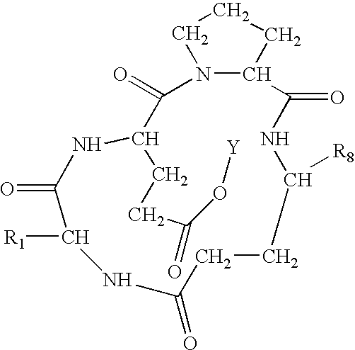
N12C(CCC1)C(=O)NC([R8])CCC(=O)NC([R1])C(=O)NC(CCC(=O)O[Y])C2=O
